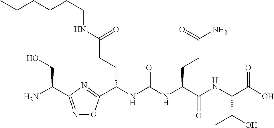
C(N)(CO)C1=NOC(C(NC(NC(C(NC(C(O)C)C(O)=O)=O)CCC(N)=O)=O)CCC(=O)NCCCCCC)=N1
